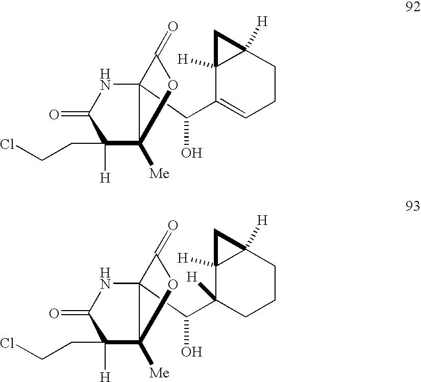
C12(C(C3=CCCC4([H])C3([H])C4)O)C([Me])(C(CCCl)([H])C(=O)N1)OC2=O.C12(C(C3([H])CCCC4([H])C3([H])C4)O)C([Me])(C(CCCl)([H])C(=O)N1)OC2=O
